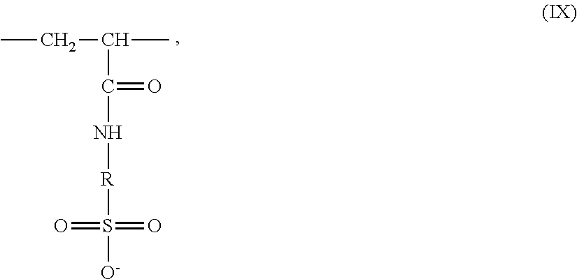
CCC(C(=O)N[R]S([O-])(=O)=O)C
